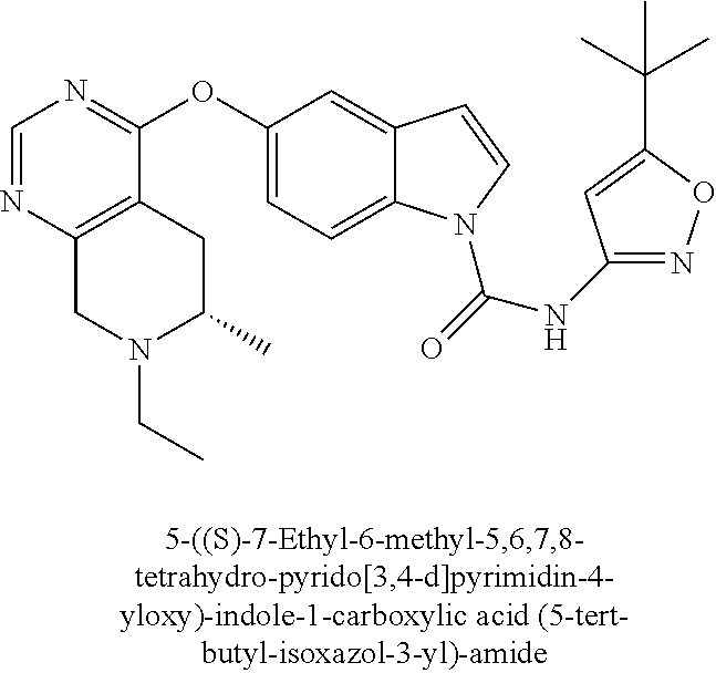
C1=NC2=C(C(OC3=CC=C4C(=C3)C=CN4C(=O)NC3=NOC(C(C)(C)C)=C3)=N1)CC(C)N(CC)C2
